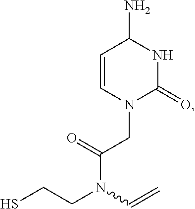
C1=CN(CC(=O)N(C=C)CCS)C(=O)NC1N
